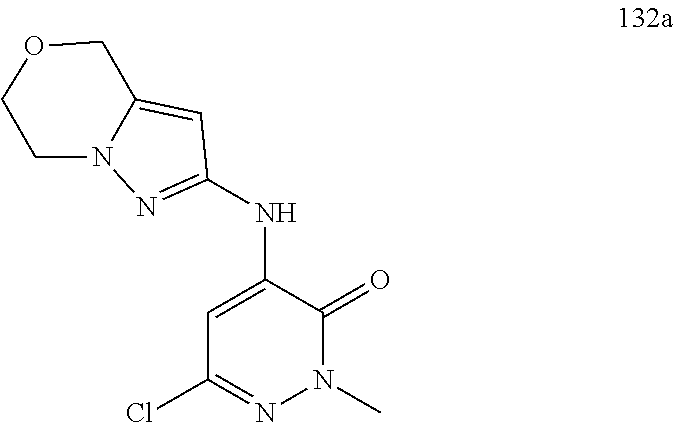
C1=C(NC2=NN3C(=C2)COCC3)C(=O)N(C)N=C1Cl
